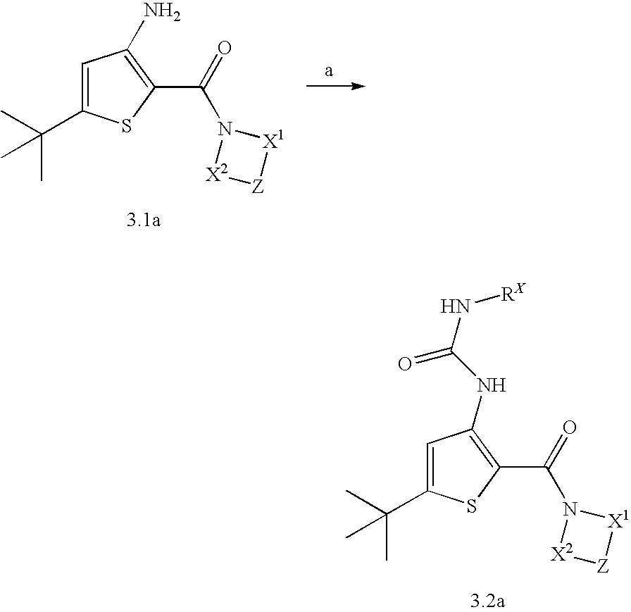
C1(C(N2[X1][Z][X2]2)=O)=C(N)C=C(C(C)(C)C)S1.C1(C(N2[X1][Z][X2]2)=O)=C(NC(=O)N[RX])C=C(C(C)(C)C)S1
